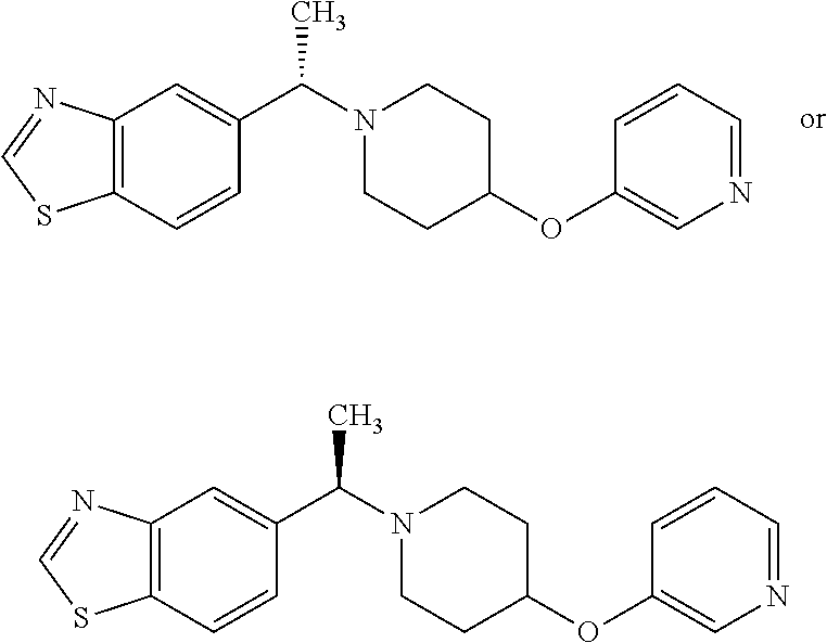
C12=C(C=CC(C(N3CCC(OC4=CN=CC=C4)CC3)C)=C1)SC=N2.C12=C(C=CC(C(N3CCC(OC4=CN=CC=C4)CC3)C)=C1)SC=N2
